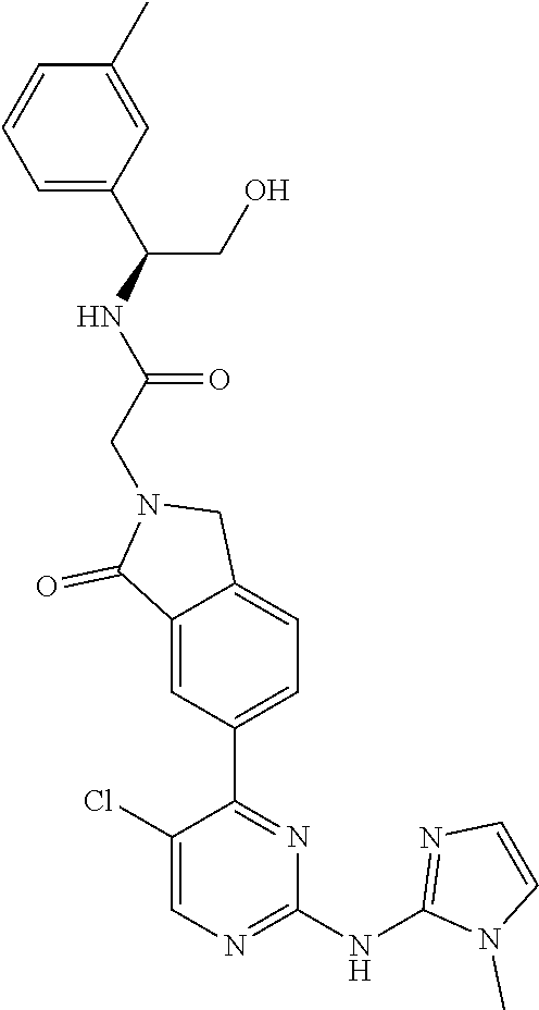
C1(NC2=NC=CN2C)=NC=C(Cl)C(C2=CC=C3C(=C2)C(=O)N(CC(NC(C2=CC=CC(C)=C2)CO)=O)C3)=N1
